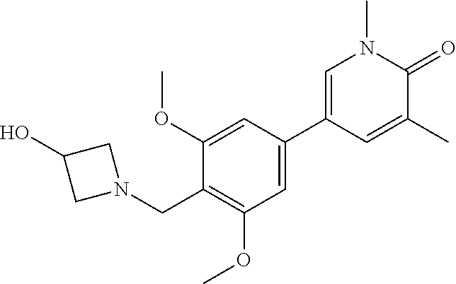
C1=C(C2=CC(OC)=C(CN3CC(O)C3)C(OC)=C2)C=C(C)C(=O)N1C
